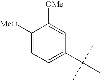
C1([MeO])=CC=C(C(C)(C)C)C=C1[OMe]
